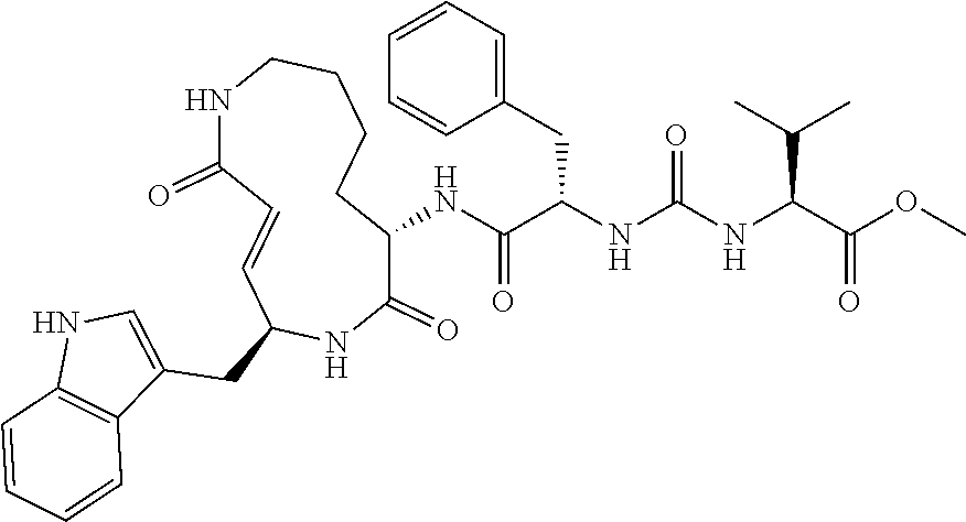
C1(NC(C(NC(NC(C(OC)=O)C(C)C)=O)CC2=CC=CC=C2)=O)C(=O)NC(CC2=CNC3=C2C=CC=C3)C=CC(=O)NCCCC1
